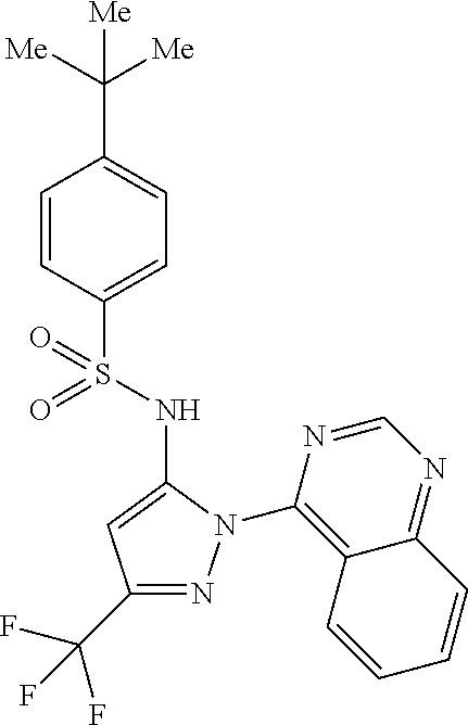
C1(C([Me])([Me])[Me])=CC=C(S(=O)(=O)NC2=CC(C(F)(F)F)=NN2C2=C3C(=NC=N2)C=CC=C3)C=C1
